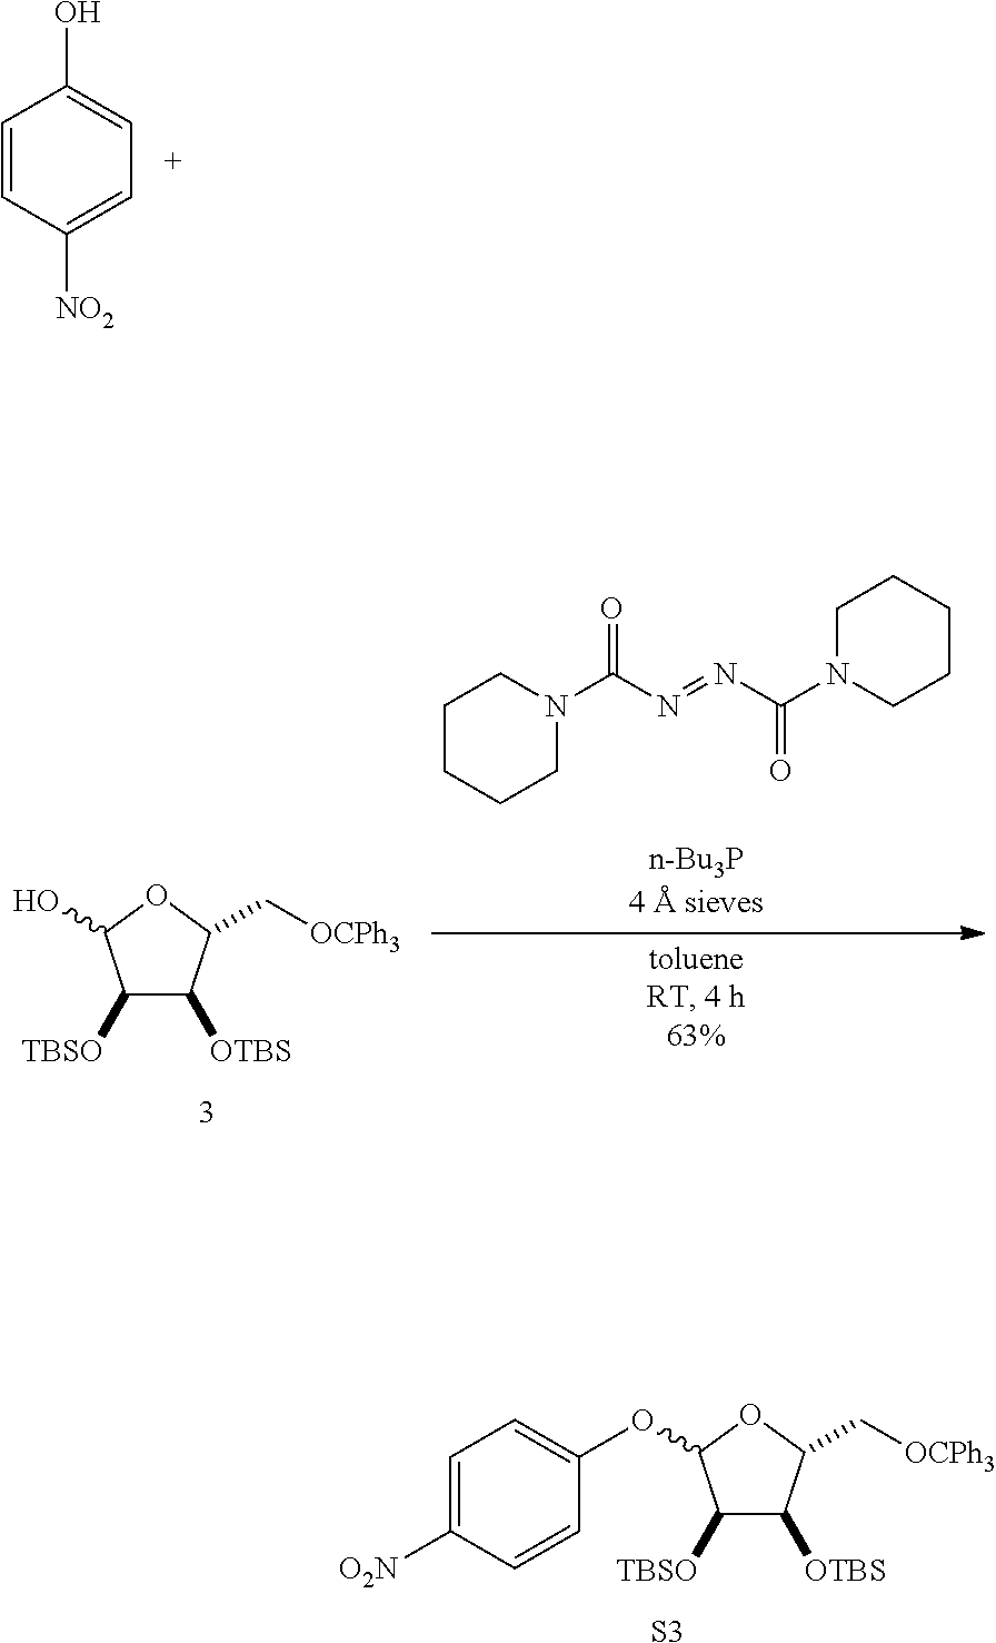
C1=CC([NO2])=CC=C1O.C1CCCN(C(N=NC(N2CCCCC2)=O)=O)C1.C1([TBSO])C([OTBS])C(C[OCPh3])OC1O.C1([TBSO])C([OTBS])C(C[OCPh3])OC1OC1=CC=C([O2N])C=C1.[S3]
